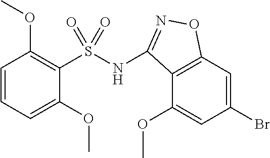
C1=CC=C(OC)C(S(NC2=NOC3=C2C(OC)=CC(Br)=C3)(=O)=O)=C1OC
